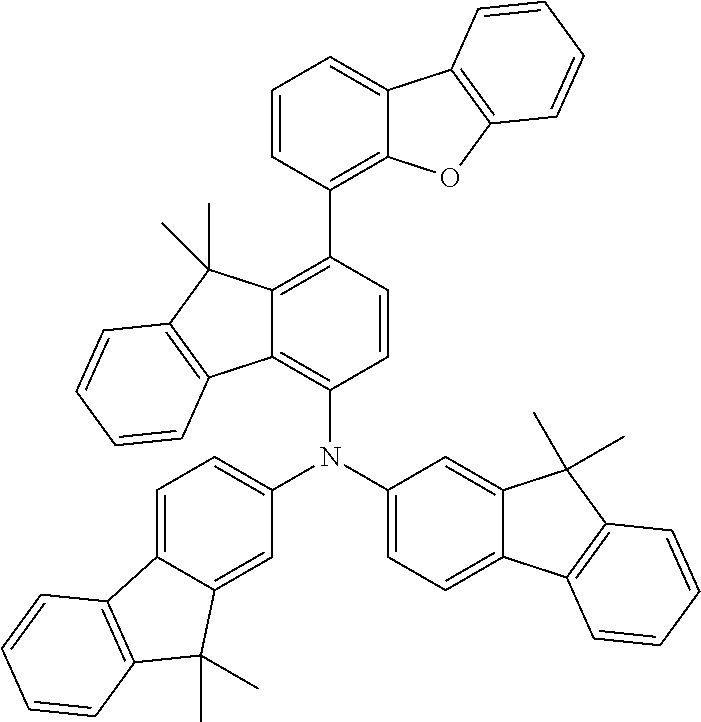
C1=CC(C2=C3C(=C(N(C4=CC=C5C(=C4)C(C)(C)C4=C5C=CC=C4)C4=CC=C5C(=C4)C(C)(C)C4=C5C=CC=C4)C=C2)C2=C(C3(C)C)C=CC=C2)=C2C(=C1)C1=C(O2)C=CC=C1
